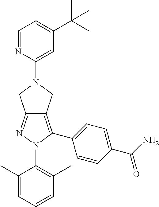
C1(C)=CC=CC(C)=C1N1C(C2=CC=C(C(N)=O)C=C2)=C2C(=N1)CN(C1=CC(C(C)(C)C)=CC=N1)C2
